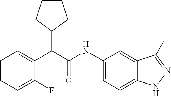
C1=CC=C(F)C(C(C(NC2=CC=C3C(=C2)C(I)=NN3)=O)C2CCCC2)=C1
